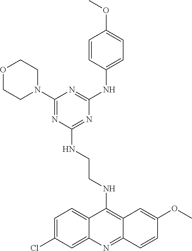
O1CCN(C2=NC(NCCNC3=C4C(=NC5=CC(Cl)=CC=C35)C=CC(OC)=C4)=NC(NC3=CC=C(OC)C=C3)=N2)CC1
